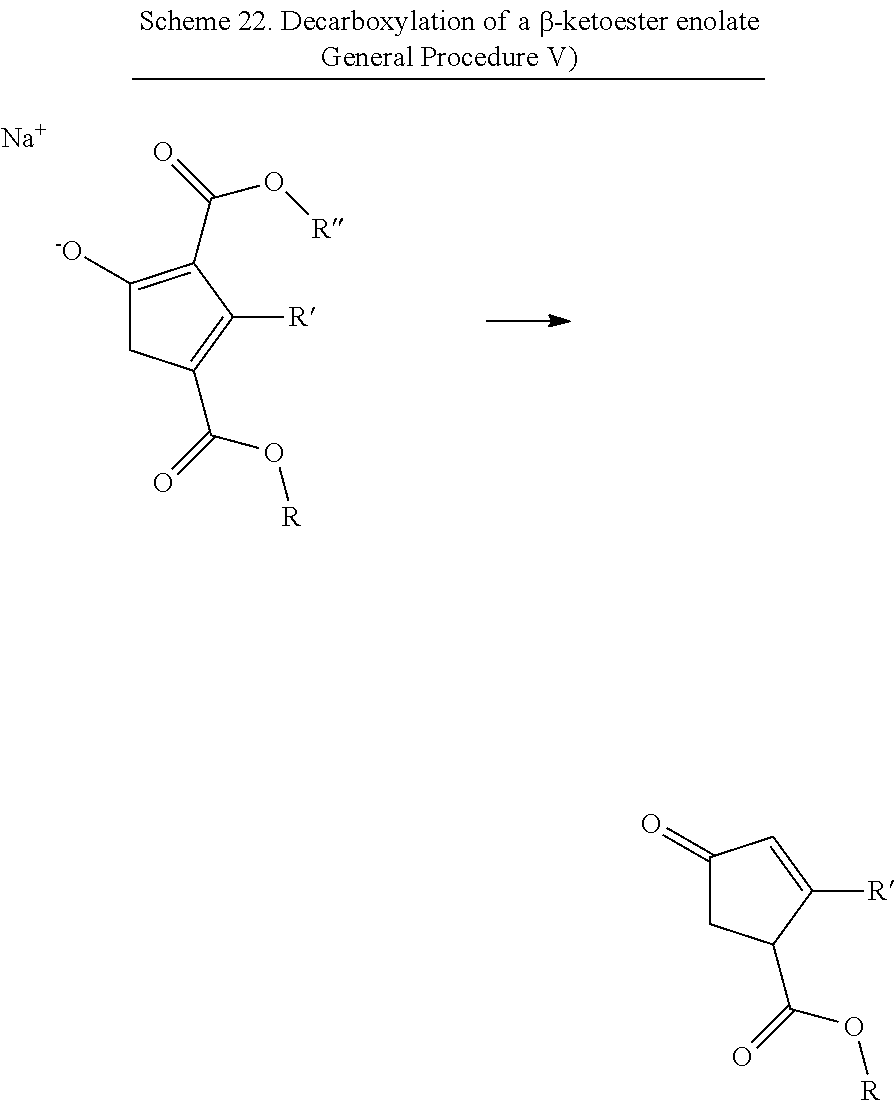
C1([-O])=C(C(=O)O[R])C([R])=C(C(=O)O[R])C1.[Na].C1(=O)CC(C(=O)O[R])C([R])=C1
